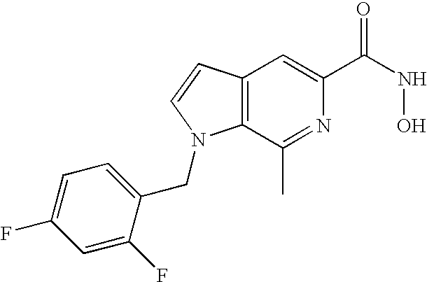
C12=C(C=CN1CC1=CC=C(F)C=C1F)C=C(C(NO)=O)N=C2C
